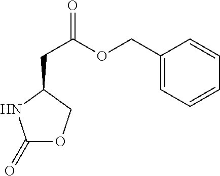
C1(=O)OCC(CC(OCC2=CC=CC=C2)=O)N1
